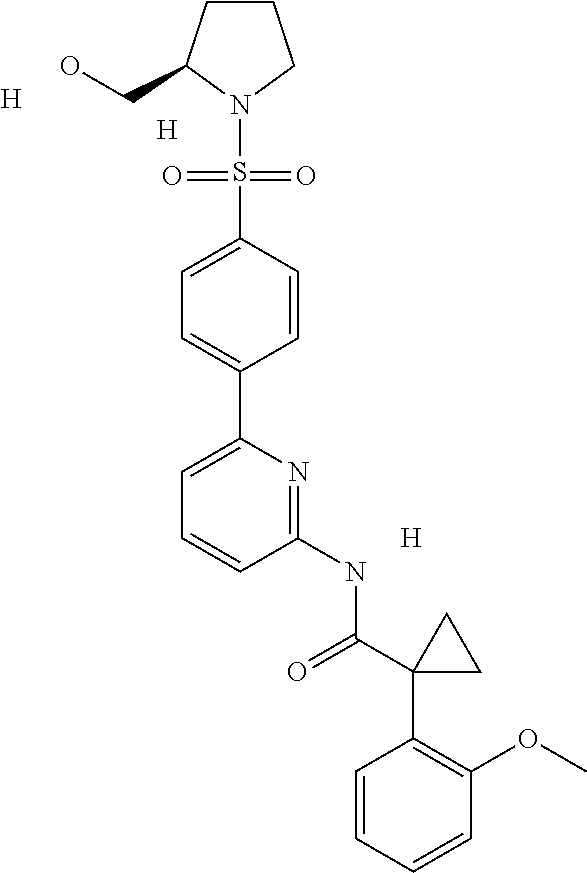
[H].[H].[H].C1CC(CO)N(S(=O)(=O)C2=CC=C(C3=CC=CC(NC(=O)C4(C5=C(OC)C=CC=C5)CC4)=N3)C=C2)C1
